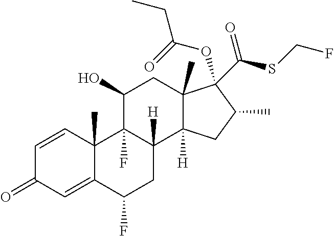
C1=CC2(C)C(=CC1=O)C(F)CC1([H])C2(F)C(O)CC2(C)C1([H])CC(C)C2(C(SCF)=O)OC(CC)=O
